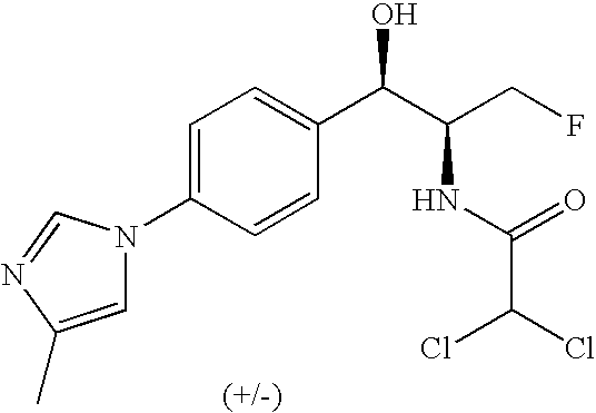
N1(C2=CC=C(C(C(CF)NC(C(Cl)Cl)=O)O)C=C2)C=C(C)N=C1
